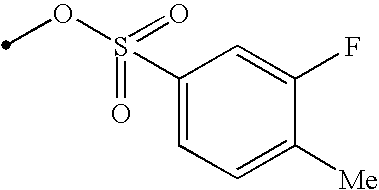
O(S(=O)(=O)C1=CC=C([Me])C(F)=C1)C
